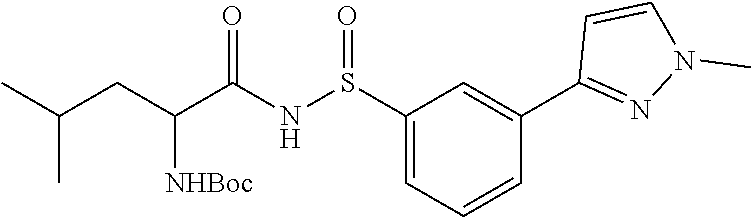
C1(S(NC(C(CC(C)C)[NHBoc])=O)=O)=CC=CC(C2=NN(C)C=C2)=C1
